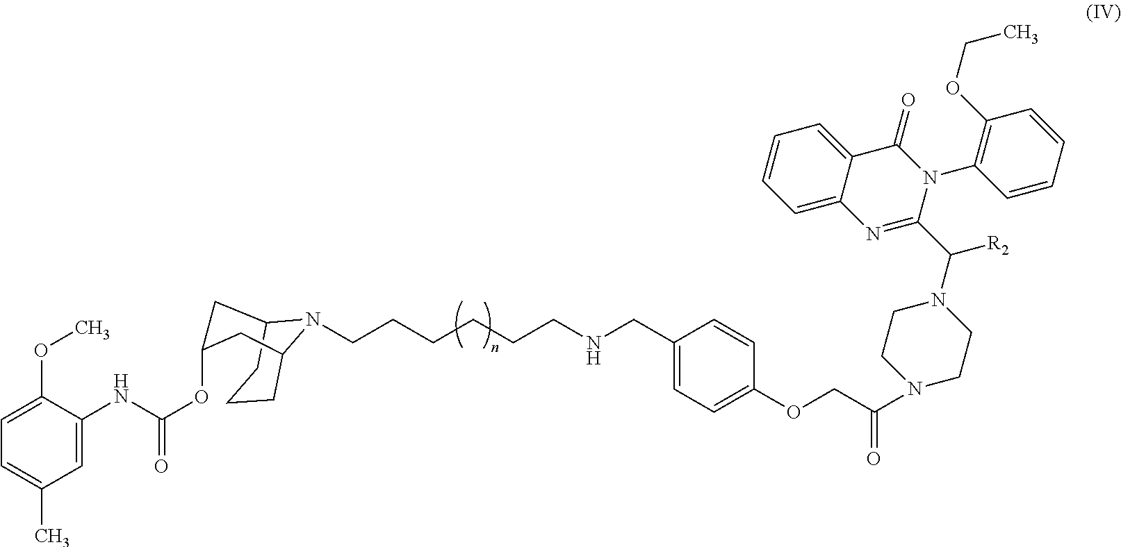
C1C(OC(NC2=CC(C)=CC=C2OC)=O)CC2N(CCCCCCNCC3=CC=C(OCC(=O)N4CCN(C([R2])C5=NC6=CC=CC=C6C(=O)N5C5=C(OCC)C=CC=C5)CC4)C=C3)C1CCC2
